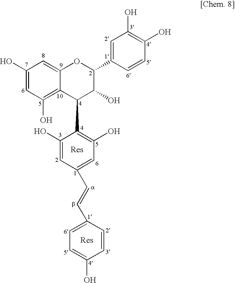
C1(O)=CC(O)=C2C(=C1)OC(C1=CC(O)=C(O)C=C1)C(O)C2C1=C(O)C=C(C=CC2=CC=C(O)C=C2)C=C1O
